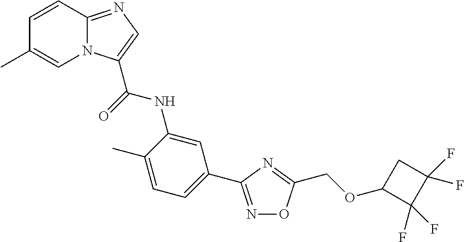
C1=CC2=NC=C(C(=O)NC3=CC(C4=NOC(COC5C(F)(F)C(F)(F)C5)=N4)=CC=C3C)N2C=C1C
